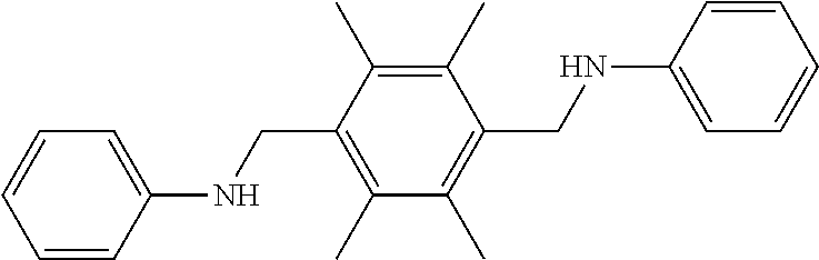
C1(C)=C(CNC2=CC=CC=C2)C(C)=C(C)C(CNC2=CC=CC=C2)=C1C
